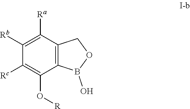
C1([Rb])=C([Ra])C2=C(C(O[R])=C1[Rc])B(O)OC2
